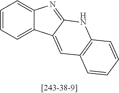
C1=CC=C2C(=C1)N=C1C2=CC2=C(N1)C=CC=C2
